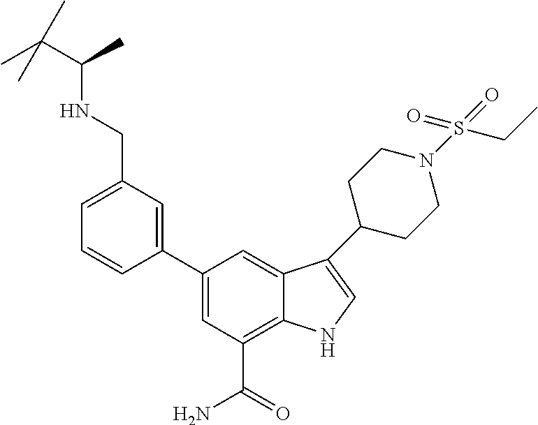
C1(C2=CC(CNC(C(C)(C)C)C)=CC=C2)=CC(C(=O)N)=C2C(=C1)C(C1CCN(S(=O)(=O)CC)CC1)=CN2
